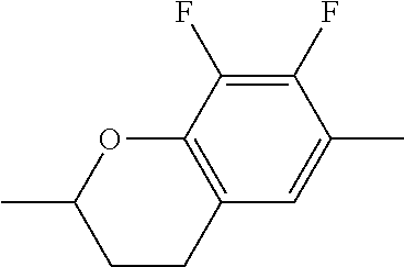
CC1=CC2=C(C(F)=C1F)OC(C)CC2
